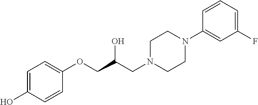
C1=CC(OCC(CN2CCN(C3=CC(F)=CC=C3)CC2)O)=CC=C1O
